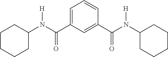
C1=C(C(N(C2CCCCC2)[H])=O)C=C(C(N(C2CCCCC2)[H])=O)C=C1
